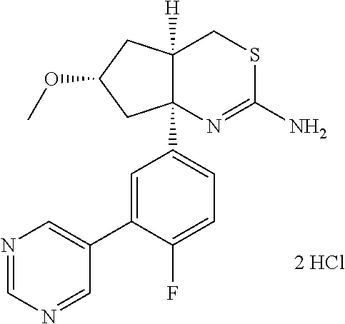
N1=CN=CC(C2=CC(C34N=C(N)SCC3([H])CC(OC)C4)=CC=C2F)=C1.[2 HCl]
